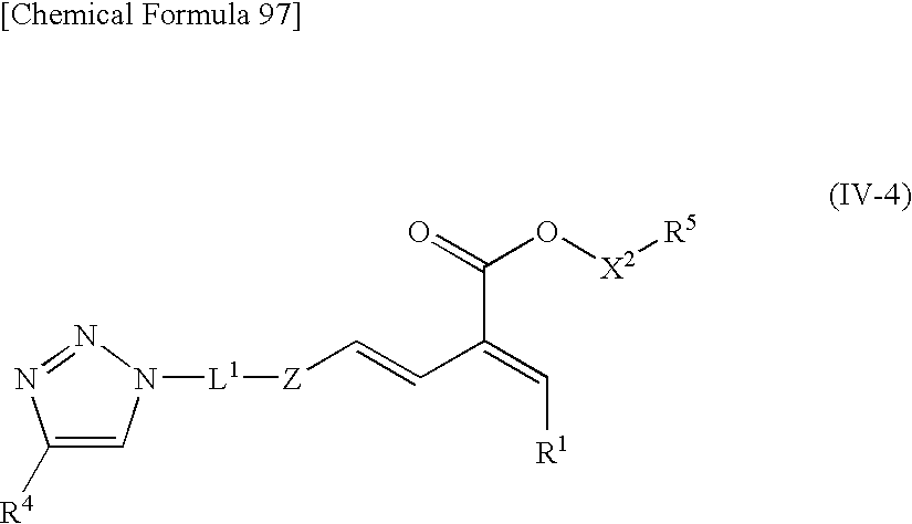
[L1]([Z]C=CC(=C[R1])C(=O)O[X2][R5])N1C=C([R4])N=N1
